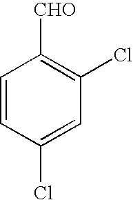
C1=CC(Cl)=CC(Cl)=C1[CHO]
